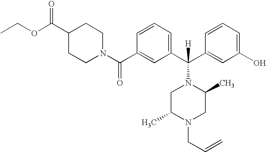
CCOC(C1CCN(C(C2=CC(C(C3=CC(O)=CC=C3)([H])N3CC(C)N(CC=C)CC3C)=CC=C2)=O)CC1)=O
